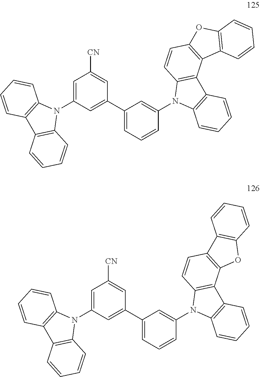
C1=C(N2C3=C(C4=C2C=CC=C4)C=CC=C3)C=C(C2=CC=CC(N3C4=C(C5=C3C=CC3=C5C5=C(O3)C=CC=C5)C=CC=C4)=C2)C=C1[CN].C1=C(N2C3=C(C4=C2C=CC=C4)C=CC=C3)C=C(C2=CC=CC(N3C4=C(C5=C3C=CC3=C5OC5=C3C=CC=C5)C=CC=C4)=C2)C=C1[CN]
